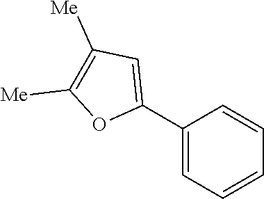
C1(C2=CC([Me])=C([Me])O2)=CC=CC=C1
